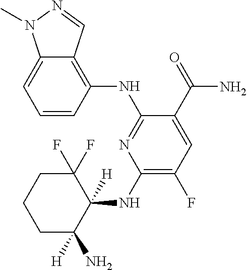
C1=CC(NC2=NC(NC3([H])C(N)([H])CCCC3(F)F)=C(F)C=C2C(=O)N)=C2C(=C1)N(C)N=C2
